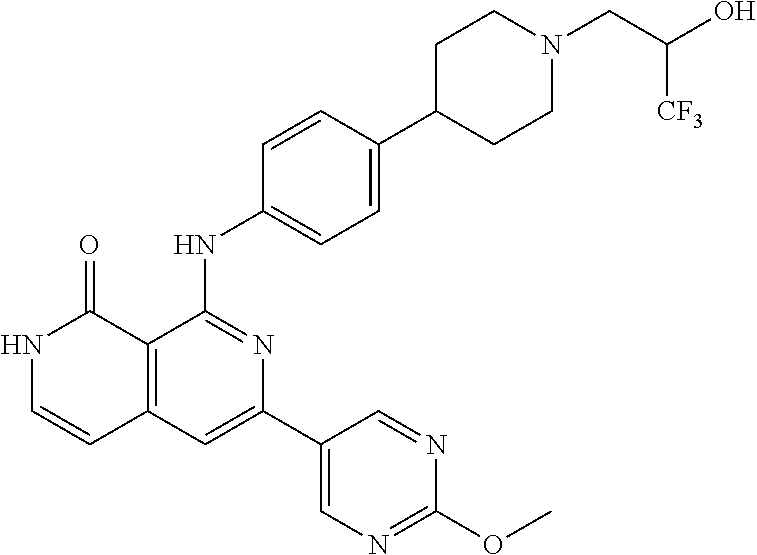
C12=C(C=C(C3=CN=C(OC)N=C3)N=C1NC1=CC=C(C3CCN(CC(O)[CF3])CC3)C=C1)C=CNC2=O
